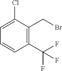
C1(C(F)(F)F)=C(CBr)C(Cl)=CC=C1
